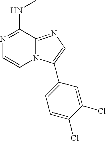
N1=C(NC)C2=NC=C(C3=CC=C(Cl)C(Cl)=C3)N2C=C1
